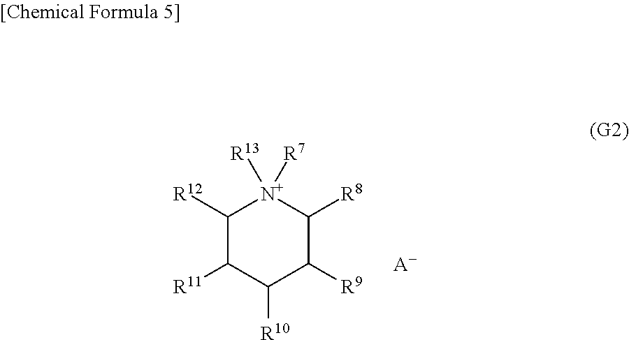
C1([R12])C([R11])C([R10])C([R9])C([R8])[N+]1([R13])[R7].[A-]
